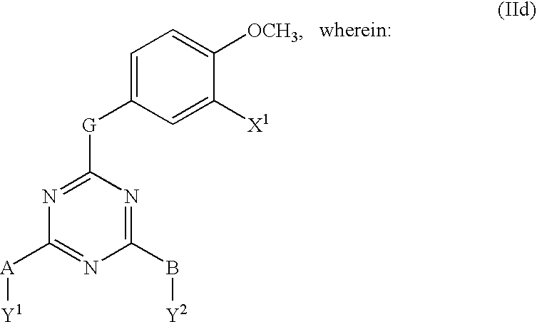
N1=C([G]C2=CC=C([OCH3])C([X1])=C2)N=C(B[Y2])N=C1[A][Y1]
